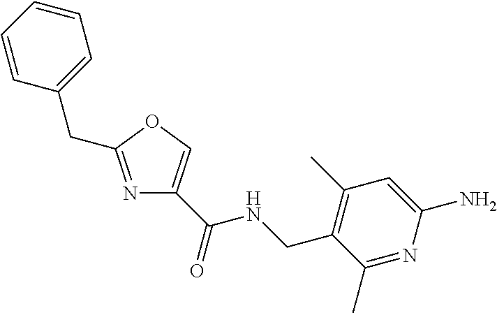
N1=C(CC2=CC=CC=C2)OC=C1C(=O)NCC1=C(C)C=C(N)N=C1C
